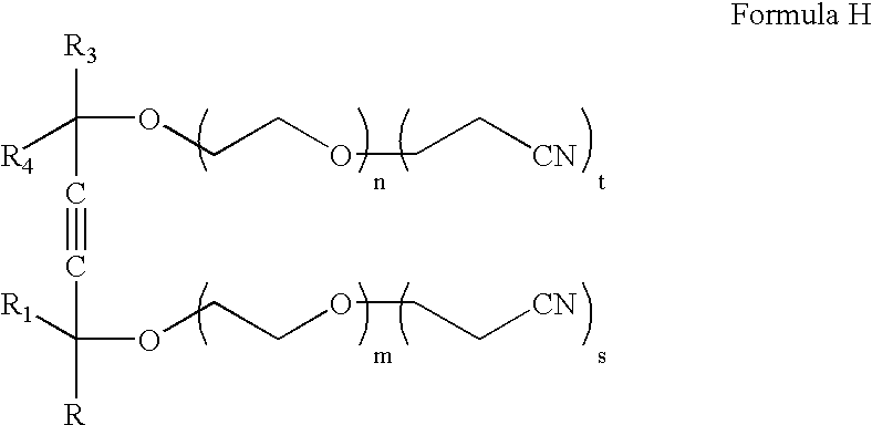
[R3]C(C#CC([R])([R1])OCCOCC[CN])([R4])OCCOCC[CN]
